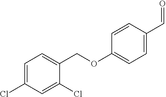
C1=C(Cl)C=C(Cl)C(COC2=CC=C(C=O)C=C2)=C1
